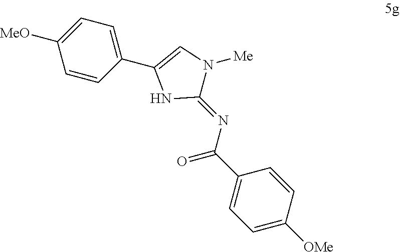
C1=C([OMe])C=CC(C(N=C2N([Me])C=C(C3=CC=C([MeO])C=C3)N2)=O)=C1
